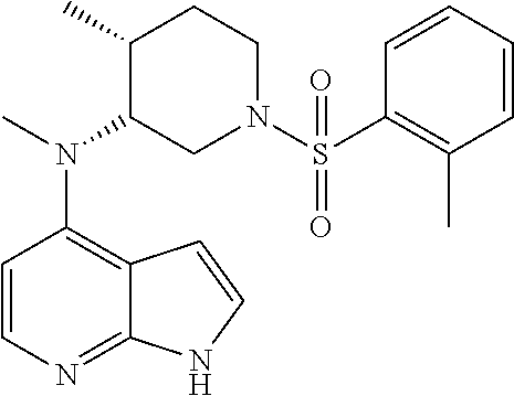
C12=C(N(C)C3CN(S(=O)(C4=C(C)C=CC=C4)=O)CCC3C)C=CN=C1NC=C2
